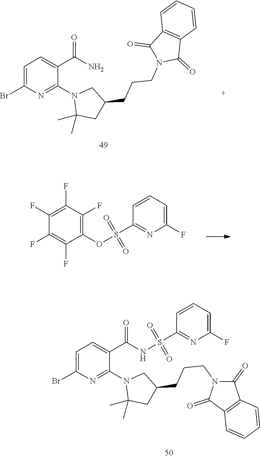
C1=C(Br)N=C(N2C(C)(C)CC(CCCN3C(=O)C4=C(C3=O)C=CC=C4)C2)C(C(=O)N)=C1.C1(F)=C(F)C(F)=C(OS(C2=NC(F)=CC=C2)(=O)=O)C(F)=C1F.C1=C(Br)N=C(N2C(C)(C)CC(CCCN3C(=O)C4=C(C3=O)C=CC=C4)C2)C(C(=O)NS(C2=NC(F)=CC=C2)(=O)=O)=C1
